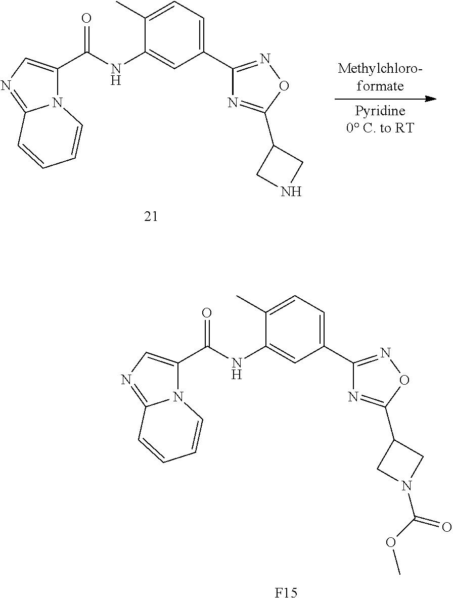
N12C(=NC=C1C(NC1=CC(C3=NOC(C4CN(C(OC)=O)C4)=N3)=CC=C1C)=O)C=CC=C2.[F15].N12C(=NC=C1C(NC1=CC(C3=NOC(C4CNC4)=N3)=CC=C1C)=O)C=CC=C2
